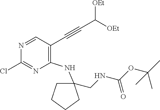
N1=CC(C#CC([OEt])[OEt])=C(NC2(CNC(OC(C)(C)C)=O)CCCC2)N=C1Cl
